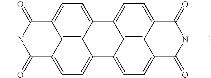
C1(=O)C2=CC=C3C4=C2C(=CC=C4C2=CC=C4C5=C2C3=CC=C5C(=O)N(C)C4=O)C(=O)N1C
